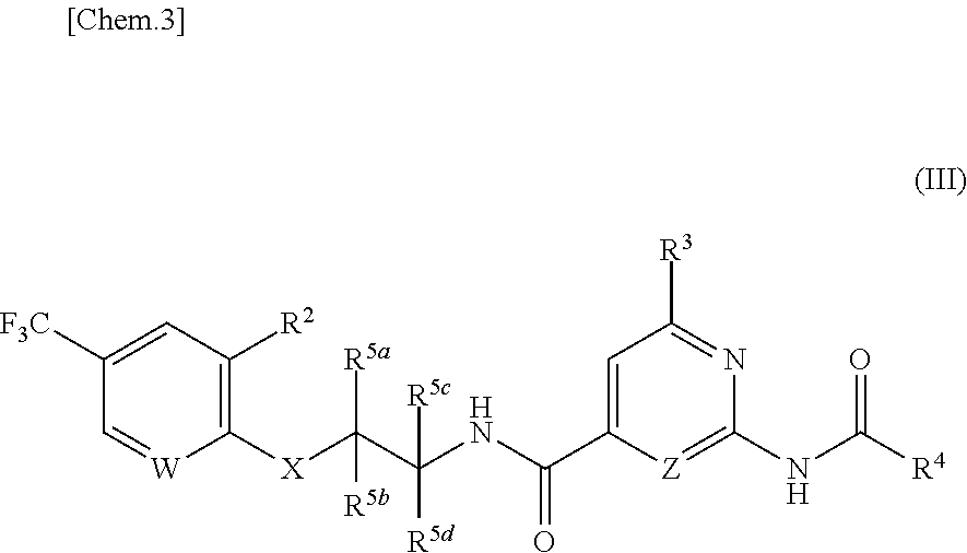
C1([X]C(C(NC(C2=CC([R3])=NC(NC([R4])=O)=[Z]2)=O)([R5c])[R5d])([R5a])[R5b])=C([R2])C=C([F3C])C=[W]1
